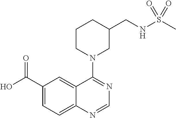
C1(C(O)=O)=CC=C2C(=C1)C(N1CC(CNS(C)(=O)=O)CCC1)=NC=N2
